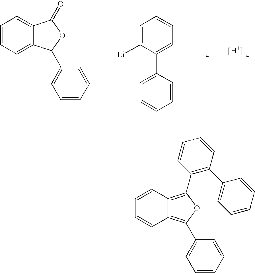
[H].C1=CC=C2C(=C1)C(=O)OC2C1=CC=CC=C1.C1=C([Li])C(C2=CC=CC=C2)=CC=C1.C1=CC2=C(C3=C(C4=CC=CC=C4)C=CC=C3)OC(C3=CC=CC=C3)=C2C=C1
